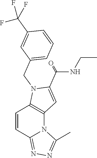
C1=CC2=NN=C(C)N2C2=C1N(CC1=CC=CC(C(F)(F)F)=C1)C(C(NCC)=O)=C2
